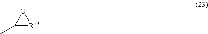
C1(C)[R53]O1
